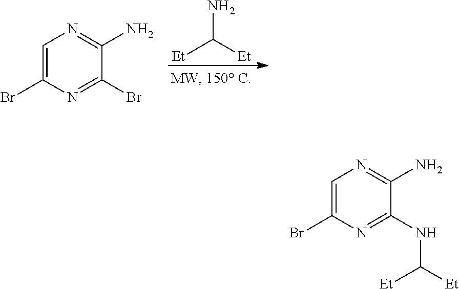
[Et]C([Et])N.C1=C(Br)N=C(Br)C(N)=N1.C1=C(Br)N=C(NC([Et])[Et])C(N)=N1
